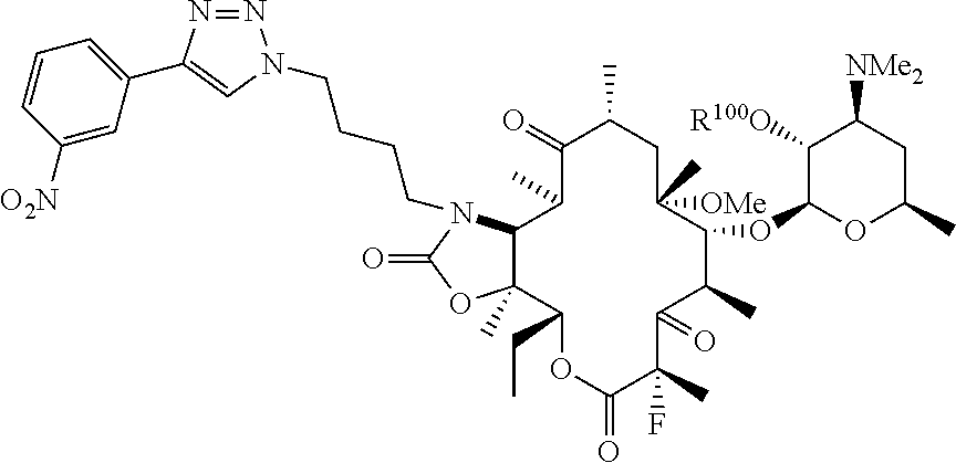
C1(C)C(=O)C(C)CC([OMe])(C)C(OC2OC(C)CC([NMe2])C2[R100O])C(C)C(=O)C(C)(F)C(=O)OC(CC)C2(C)C1N(CCCCN1N=NC(C3=CC=CC([O2N])=C3)=C1)C(=O)O2
